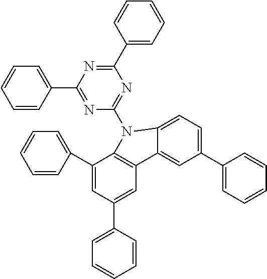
C1(C2=CC=CC=C2)=CC(C2=CC=CC=C2)=CC2=C1N(C1=NC(C3=CC=CC=C3)=NC(C3=CC=CC=C3)=N1)C1=CC=C(C3=CC=CC=C3)C=C21
